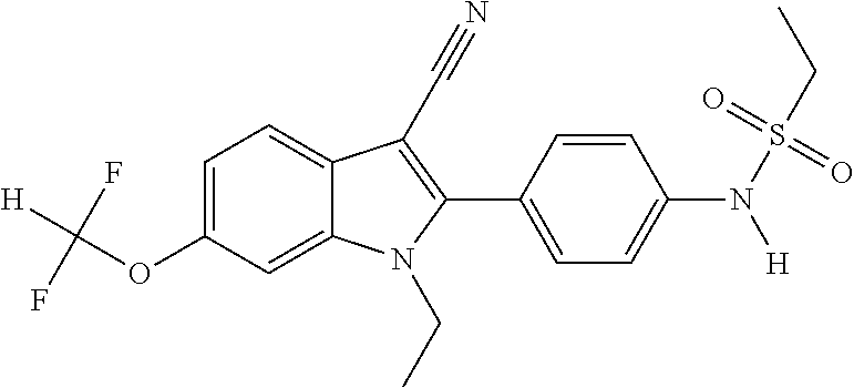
C1=C(OC([H])(F)F)C=C2C(=C1)C(C#N)=C(C1=CC=C(N(S(CC)(=O)=O)[H])C=C1)N2CC
